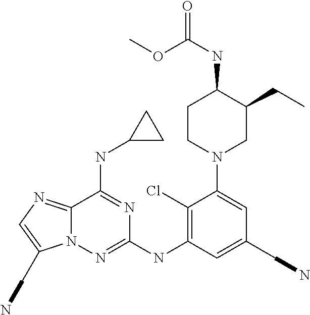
C1(NC2=NN3C(=NC=C3CN)C(NC3CC3)=N2)=C(Cl)C(N2CC(CC)C(NC(=O)OC)CC2)=CC(CN)=C1
